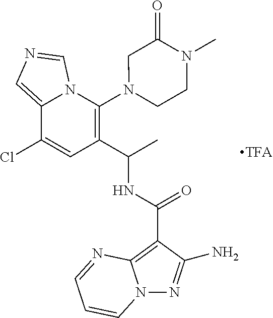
C12=CN=CN1C(N1CCN(C)C(=O)C1)=C(C(C)NC(C1=C3N(N=C1N)C=CC=N3)=O)C=C2Cl
